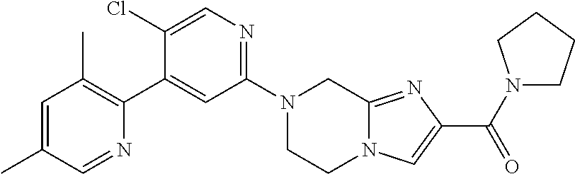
N1(C2=NC=C(Cl)C(C3=C(C)C=C(C)C=N3)=C2)CCN2C(=NC(C(N3CCCC3)=O)=C2)C1
